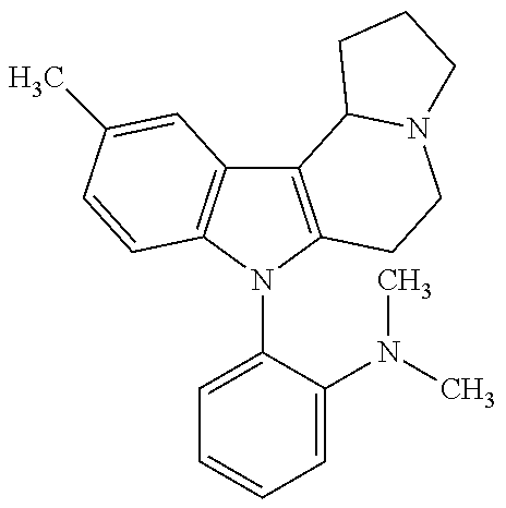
C12=C(N(C3=CC=CC=C3N(C)C)C3=C1C=C(C)C=C3)CCN1C2CCC1
